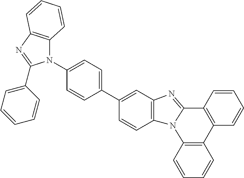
C1=CC2=C(C=C1)N1C(=NC3=C1C=CC(C1=CC=C(N4C5=C(N=C4C4=CC=CC=C4)C=CC=C5)C=C1)=C3)C1=C2C=CC=C1
